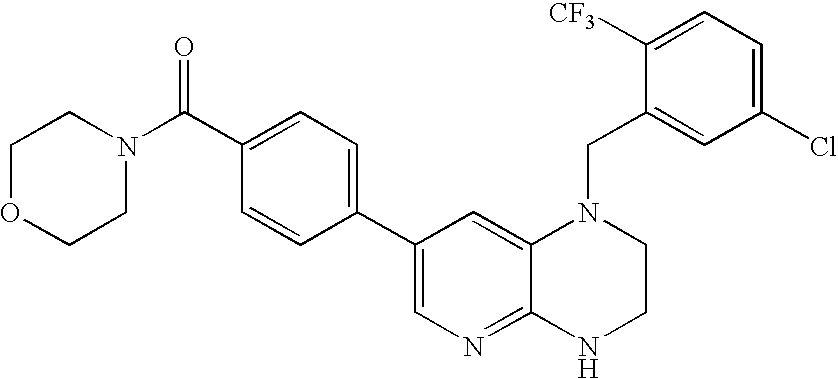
C1=C(C(N2CCOCC2)=O)C=CC(C2=CN=C3C(=C2)N(CC2=CC(Cl)=CC=C2[CF3])CCN3)=C1
